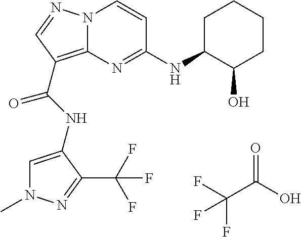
C(C(O)=O)(F)(F)F.N(C(=O)C1=C2N(N=C1)C=CC(NC1C(O)CCCC1)=N2)C1=CN(C)N=C1C(F)(F)F
